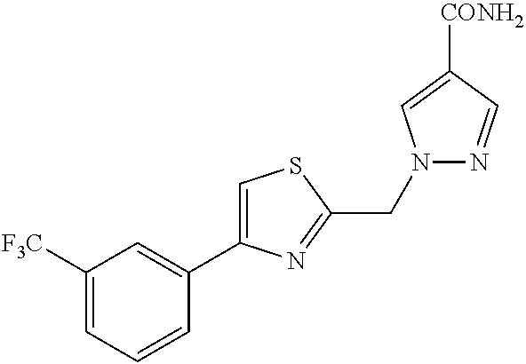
C1(CN2N=CC([CONH2])=C2)=NC(C2=CC([F3C])=CC=C2)=CS1
